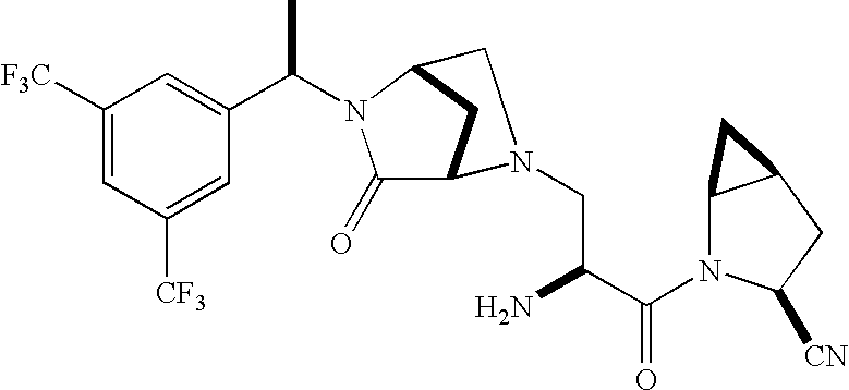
C1([F3C])=CC([CF3])=CC(C(N2C(=O)C3CC2CN3CC(N)C(N2C3C(CC2[CN])C3)=O)C)=C1
